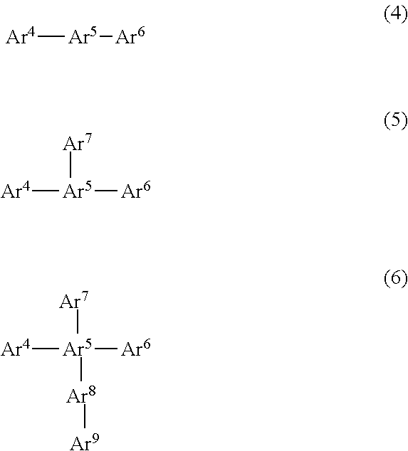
[Ar4][Ar5][Ar6].[Ar7][Ar5]([Ar4])[Ar6].[Ar7][Ar5]([Ar8][Ar9])([Ar6])[Ar4]
